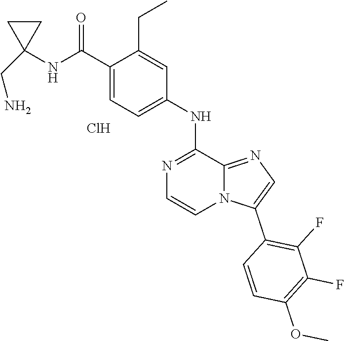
C1=C(C(NC2(CN)CC2)=O)C(CC)=CC(NC2=NC=CN3C2=NC=C3C2=C(F)C(F)=C(OC)C=C2)=C1.Cl
